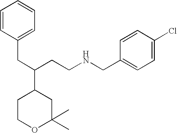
C1COC(C)(C)CC1C(CCNCC1=CC=C(Cl)C=C1)CC1=CC=CC=C1
